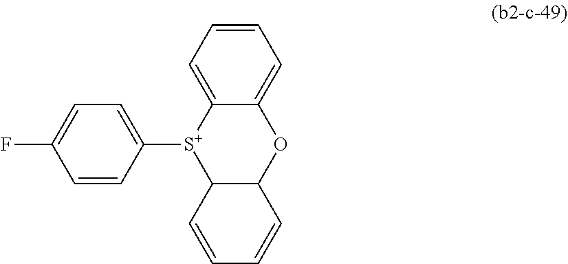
C1=C2C(=CC=C1)OC1C([S+]2C2=CC=C(F)C=C2)C=CC=C1
